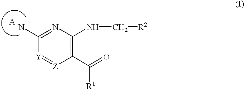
C1(C(=O)[R1])=C(NC[R2])N=C(N)[Y]=[Z]1.[A]
